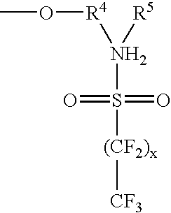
CO[R4]N([R5])S(=O)(=O)[(CF2)x][CF3]
